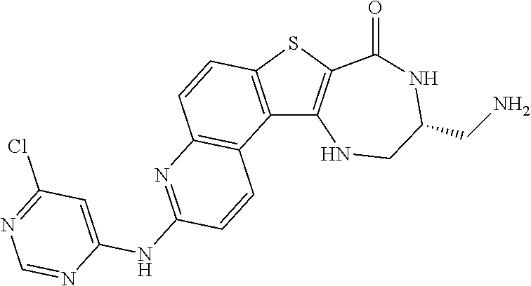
C12=C(SC3=C1NCC(CN)NC3=O)C=CC1=C2C=CC(NC2=CC(Cl)=NC=N2)=N1
